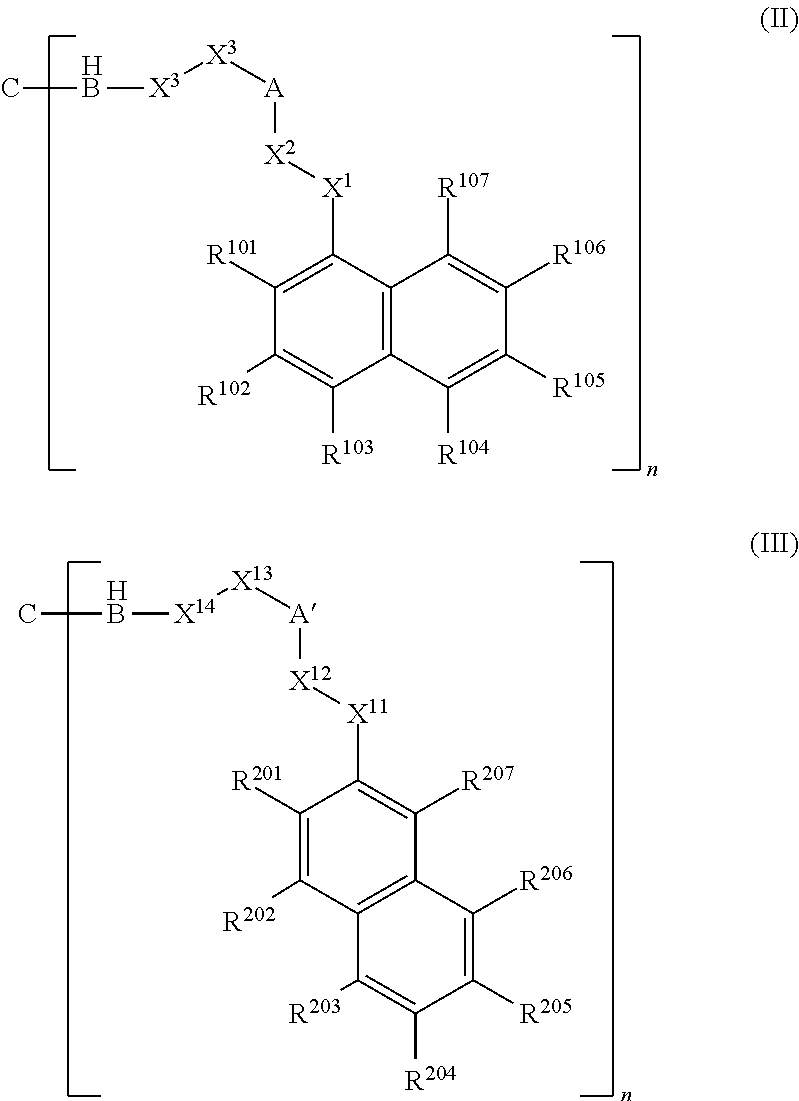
C1([R101])=C([X1][X2][A][X3][X3][HB]C)C2=C(C([R103])=C1[R102])C([R104])=C([R105])C([R106])=C2[R107].C1([R201])=C([R202])C2=C(C([R207])=C1[X11][X12][A][X13][X14][HB]C)C([R206])=C([R205])C([R204])=C2[R203]
